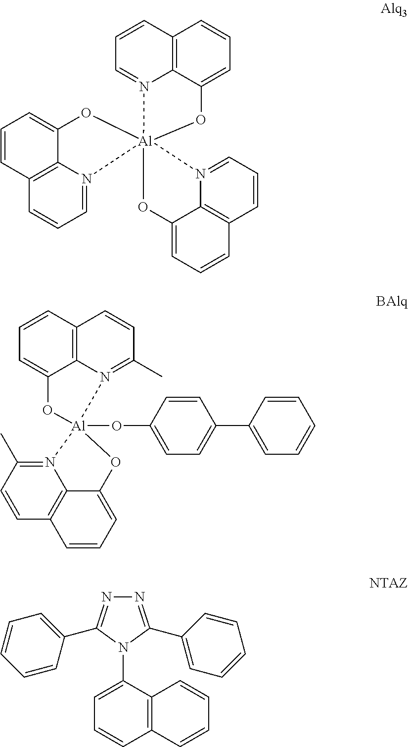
C1=CC2=C3C(=C1)O[Al]14(N3=CC=C2)(N2=CC=CC3=C2C(=CC=C3)O1)N1=CC=CC2=C1C(=CC=C2)O4.C1=C2C3=C(C=C1)C=CC(C)=N3[Al]1(OC3=CC=C(C4=CC=CC=C4)C=C3)(O2)N2=C(C)C=CC3=C2C(=CC=C3)O1.N1=C(C2=CC=CC=C2)N(C2=CC=CC3=C2C=CC=C3)C(C2=CC=CC=C2)=N1
